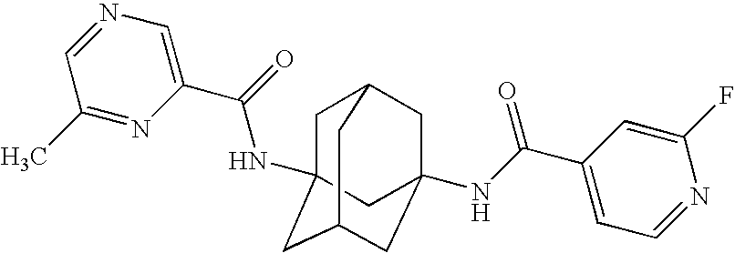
C1C2(NC(C3=CN=CC(C)=N3)=O)CC3CC(NC(C4=CC=NC(F)=C4)=O)(CC1C3)C2
